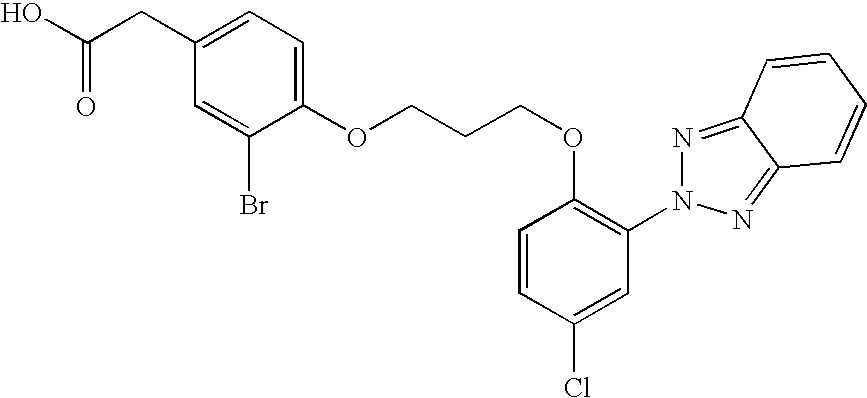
OC(=O)CC1=CC=C(OCCCOC2=C(N3N=C4C(=N3)C=CC=C4)C=C(Cl)C=C2)C(Br)=C1
